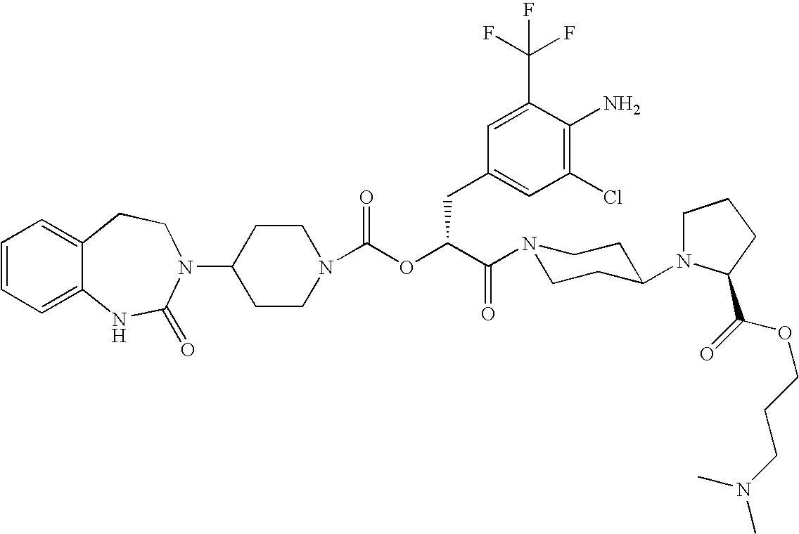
C1(N2C(=O)NC3=CC=CC=C3CC2)CCN(C(OC(C(=O)N2CCC(N3CCCC3C(=O)OCCCN(C)C)CC2)CC2=CC(Cl)=C(N)C(C(F)(F)F)=C2)=O)CC1
